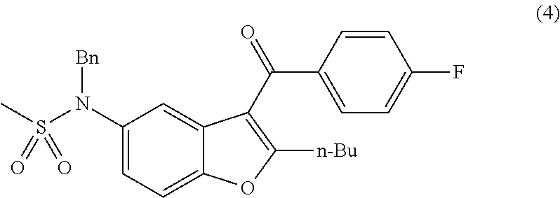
C1=CC(C(=O)C2=C([n-Bu])OC3=CC=C(N(S(C)(=O)=O)[Bn])C=C32)=CC=C1F
